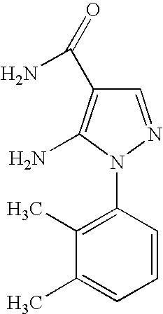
C1=NN(C2=C(C)C(C)=CC=C2)C(N)=C1C(=O)N
